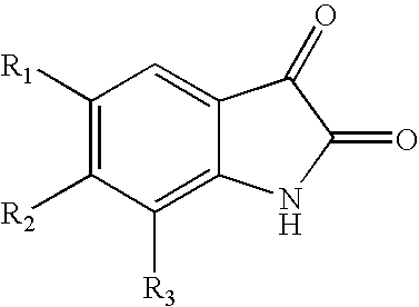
C1([R1])=C([R2])C([R3])=C2C(=C1)C(=O)C(=O)N2
